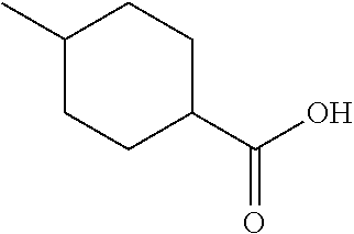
C1(C)CCC(C(=O)O)CC1
